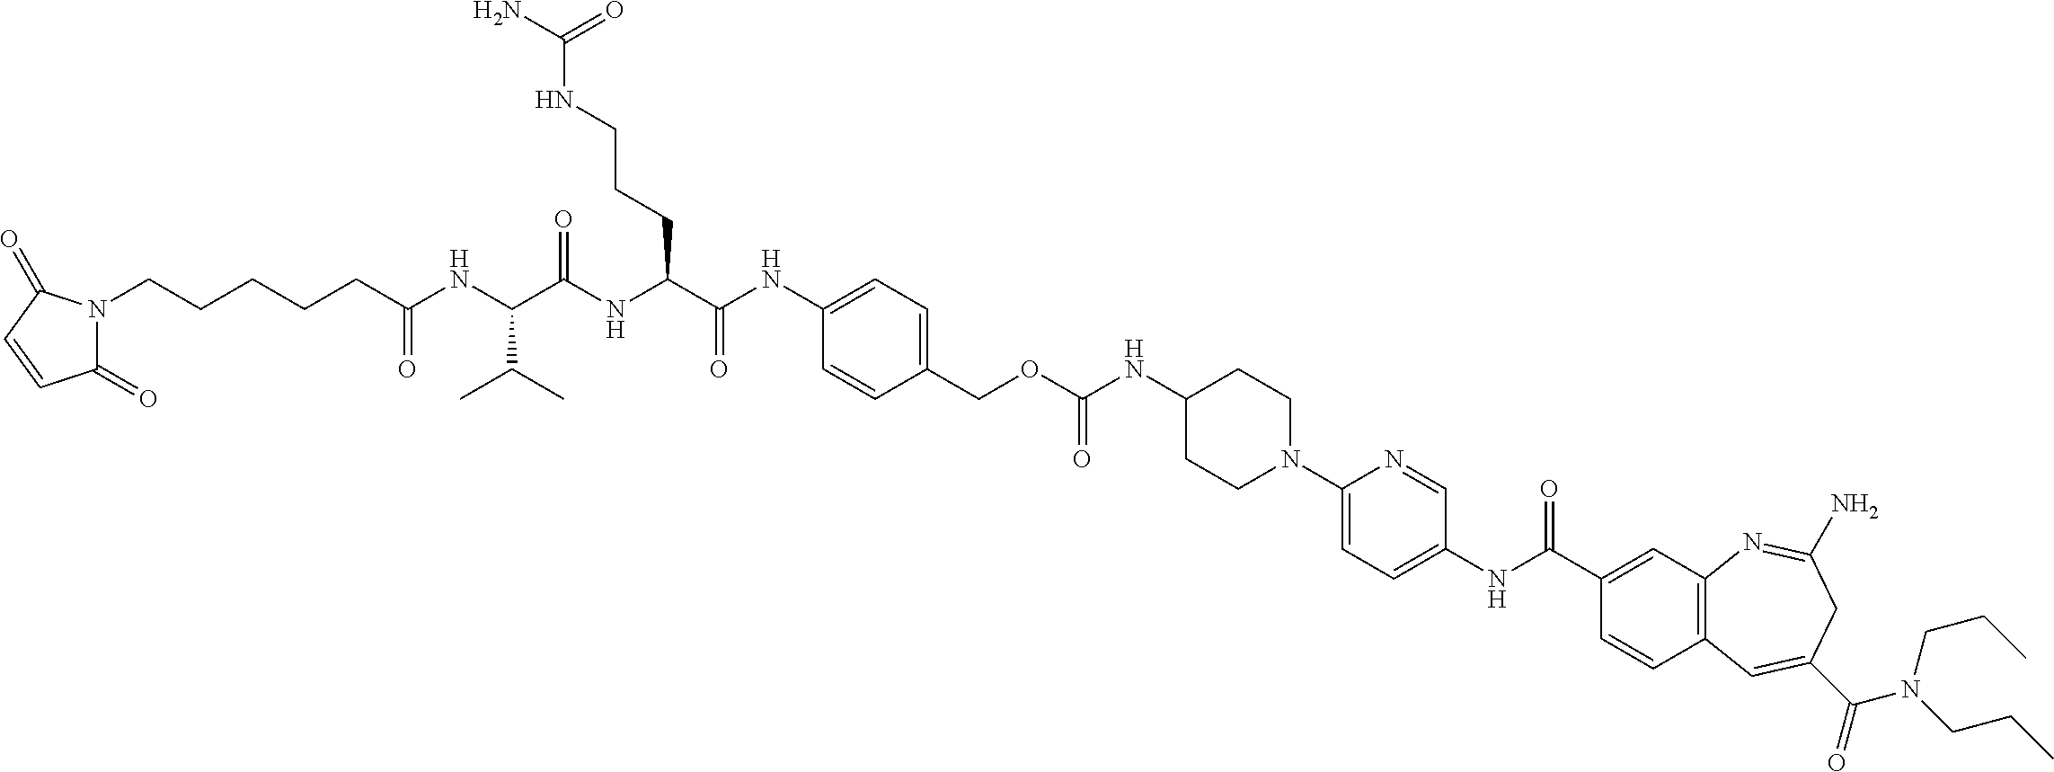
C1=C(N2CCC(NC(OCC3=CC=C(NC(C(NC(C(NC(CCCCCN4C(=O)C=CC4=O)=O)C(C)C)=O)CCCNC(N)=O)=O)C=C3)=O)CC2)N=CC(NC(C2=CC3=C(C=C2)C=C(C(=O)N(CCC)CCC)CC(N)=N3)=O)=C1
